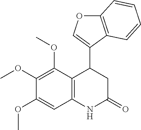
C1(C2C3=C(NC(=O)C2)C=C(OC)C(OC)=C3OC)=COC2=C1C=CC=C2
